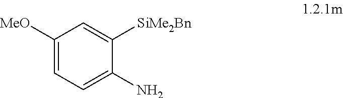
C1([MeO])=CC=C(N)C([SiMe2Bn])=C1
